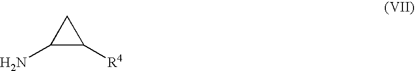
C1(N)C([R4])C1
